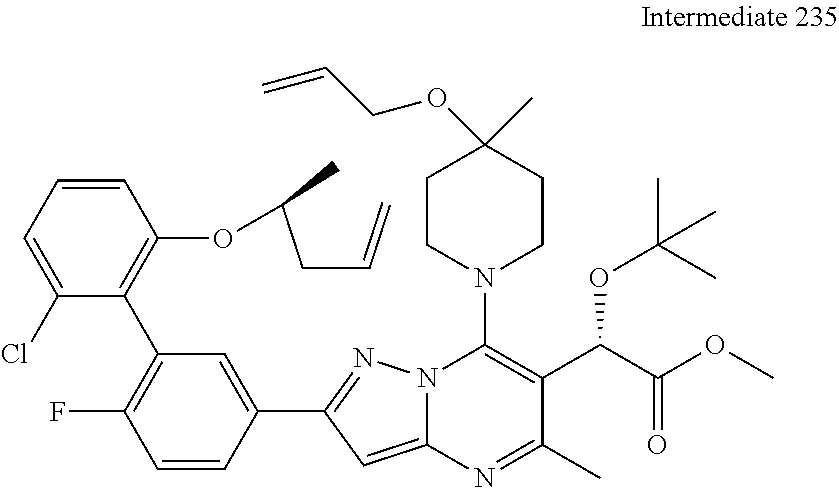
C1(OC(CC=C)C)=C(C2=C(F)C=CC(C3=NN4C(=C3)N=C(C)C(C(OC(C)(C)C)C(=O)OC)=C4N3CCC(OCC=C)(C)CC3)=C2)C(Cl)=CC=C1
